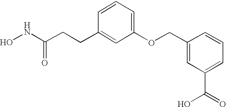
ONC(CCC1=CC(OCC2=CC(C(O)=O)=CC=C2)=CC=C1)=O
